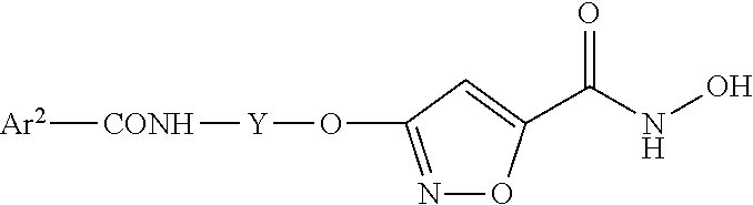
O([Y][CONH][Ar2])C1=NOC(C(NO)=O)=C1
